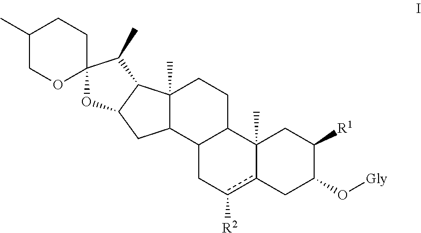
C1(C)COC2(CC1)C(C)C1C3(C)C(C4C(CC3)C3(C)c(c([R2])C4)CC(O[Gly])C([R1])C3)CC1O2
